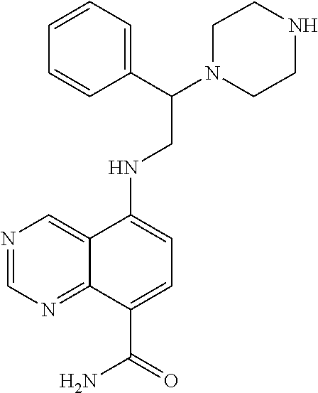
N(C1=CC=C(C(=O)N)C2=NC=NC=C12)CC(N1CCNCC1)C1=CC=CC=C1
